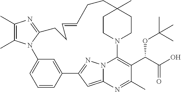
C1(C)=C(C)N2C(=N1)CCC=CCCC1(C)CCN(C3=C(C(C(O)=O)OC(C)(C)C)C(C)=NC4=CC(=NN43)C3=CC2=CC=C3)CC1
